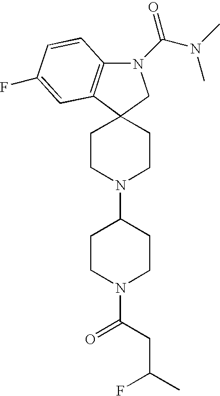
C12(CCN(C3CCN(C(=O)CC(C)F)CC3)CC1)C1=C(N(C(N(C)C)=O)C2)C=CC(F)=C1
